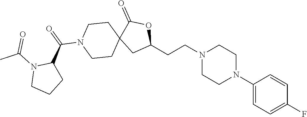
C1(N2CCN(CCC3OC(=O)C4(C3)CCN(C(C3N(C(=O)C)CCC3)=O)CC4)CC2)=CC=C(F)C=C1
